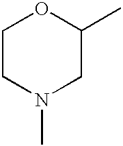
C1CN(C)CC(C)O1
